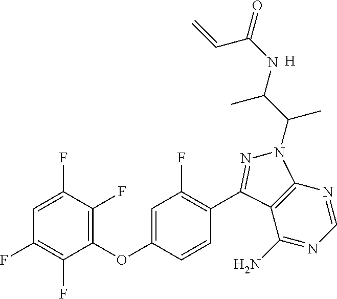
C1=C(F)C(F)=C(OC2=CC(F)=C(C3=NN(C(C(NC(=O)C=C)C)C)C4=C3C(N)=NC=N4)C=C2)C(F)=C1F.[H]
